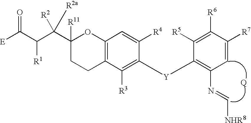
C1([R3])=C([Y]C2=C(N=C[NHR8])C=C([R7])C([R6])=C2[R5])C([R4])=CC2=C1CCC(C(C(C([E])=O)[R1])([R2])[R2a])([R11])O2
